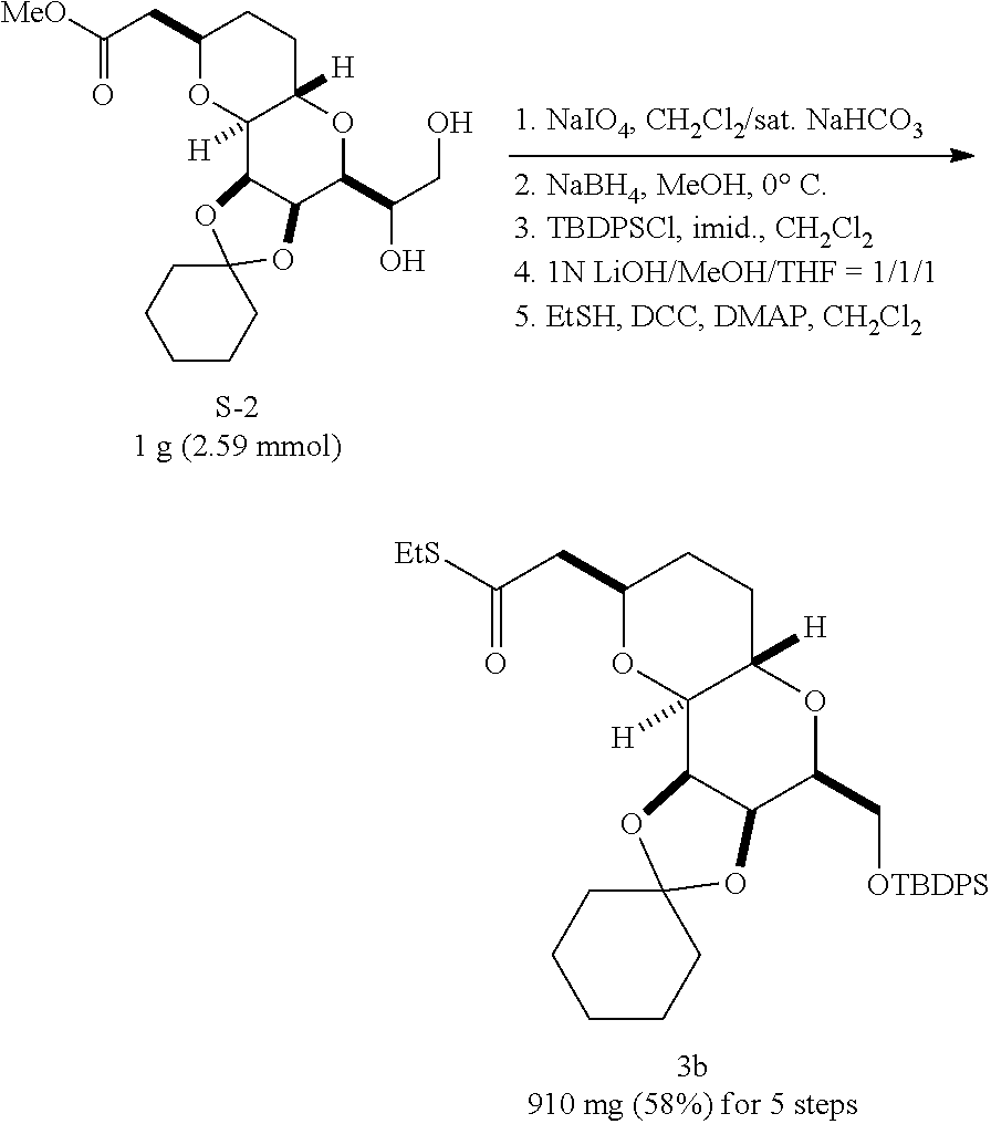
C1(CC([MeO])=O)OC2([H])C([H])(CC1)OC(C(O)CO)C1C2OC2(O1)CCCCC2.C1(CC([EtS])=O)OC2([H])C([H])(CC1)OC(C[OTBDPS])C1C2OC2(O1)CCCCC2
